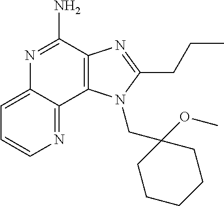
C12=C(C(N)=NC3=CC=CN=C13)N=C(CCC)N2CC1(OC)CCCCC1
